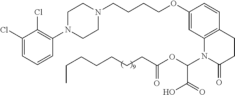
C1(Cl)=CC=CC(N2CCN(CCCCOC3=CC4=C(C=C3)CCC(=O)N4C(C(O)=O)OC(=O)CCCCCCC)CC2)=C1Cl
